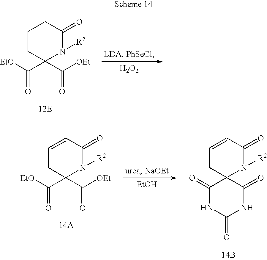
[EtO]C(C1(C([OEt])=O)N([R2])C(=O)C=CC1)=O.[EtOH].C1=CC(=O)N([R2])C2(C1)C(=O)NC(=O)NC2=O.[14B].[EtO]C(C1(C([OEt])=O)N([R2])C(=O)CCC1)=O.[H2O2]
